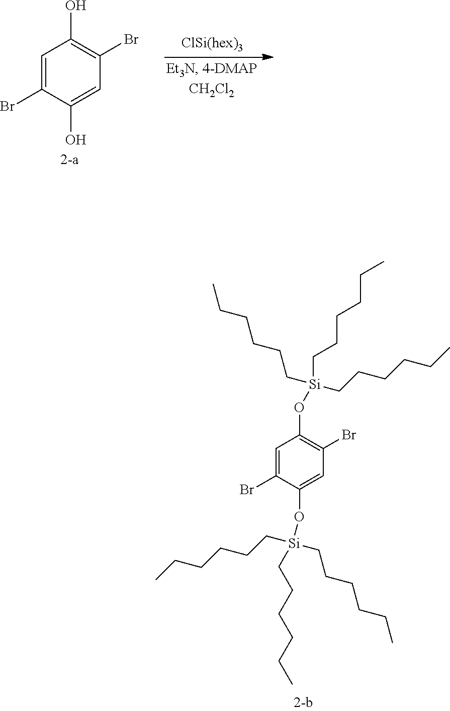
C1=C(Br)C(O)=CC(Br)=C1O.C1=C(Br)C(O[Si](CCCCCC)(CCCCCC)CCCCCC)=CC(Br)=C1O[Si](CCCCCC)(CCCCCC)CCCCCC
